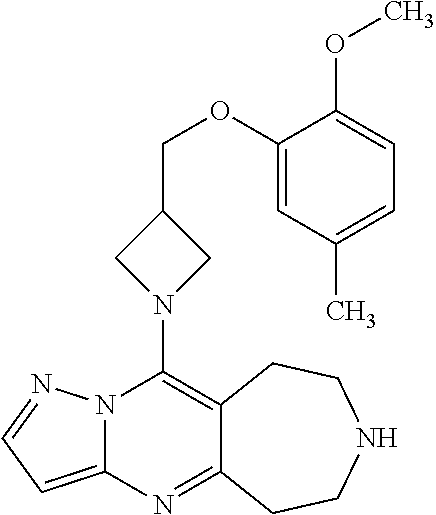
N12C(=CC=N1)N=C1C(=C2N2CC(COC3=CC(C)=CC=C3OC)C2)CCNCC1
